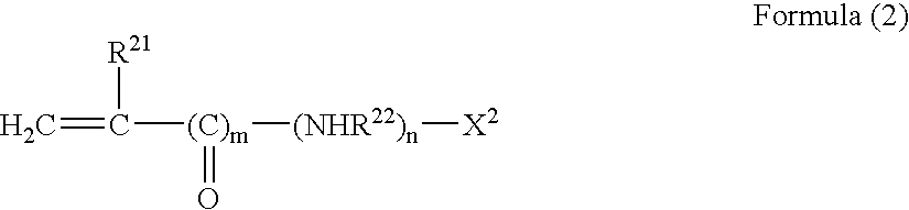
C=C([(C)m]([(NHR22)n][X2])=O)[R21]
